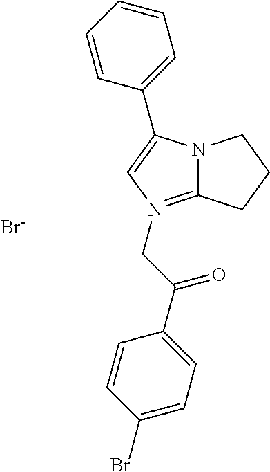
[Br-].C12=N(CC(C3=CC=C(Br)C=C3)=O)C=C(C3=CC=CC=C3)N1CCC2
